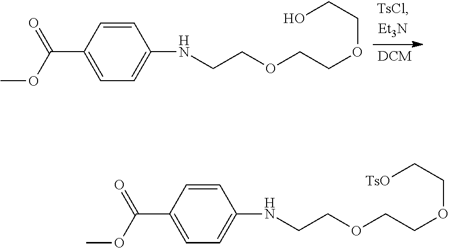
OCCOCCOCCNC1=CC=C(C(OC)=O)C=C1.[TsO]CCOCCOCCNC1=CC=C(C(OC)=O)C=C1
